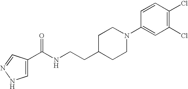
C(NCCC1CCN(C2=CC(Cl)=C(Cl)C=C2)CC1)(=O)C1=CNN=C1
